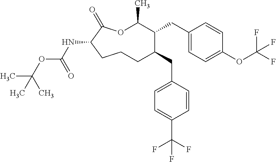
O1C(C)C(CC2=CC=C(OC(F)(F)F)C=C2)C(CC2=CC=C(C(F)(F)F)C=C2)CCCC(NC(OC(C)(C)C)=O)C1=O
